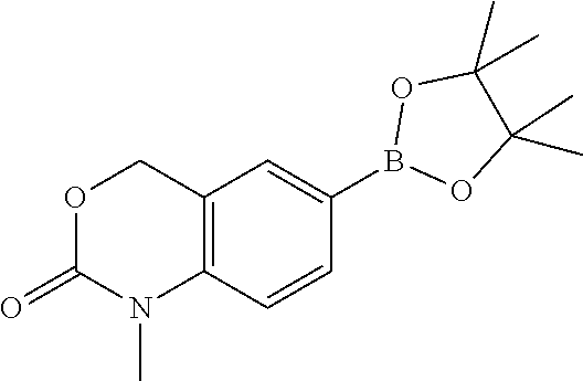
B1(C2=CC3=C(C=C2)N(C)C(=O)OC3)OC(C)(C)C(C)(C)O1
